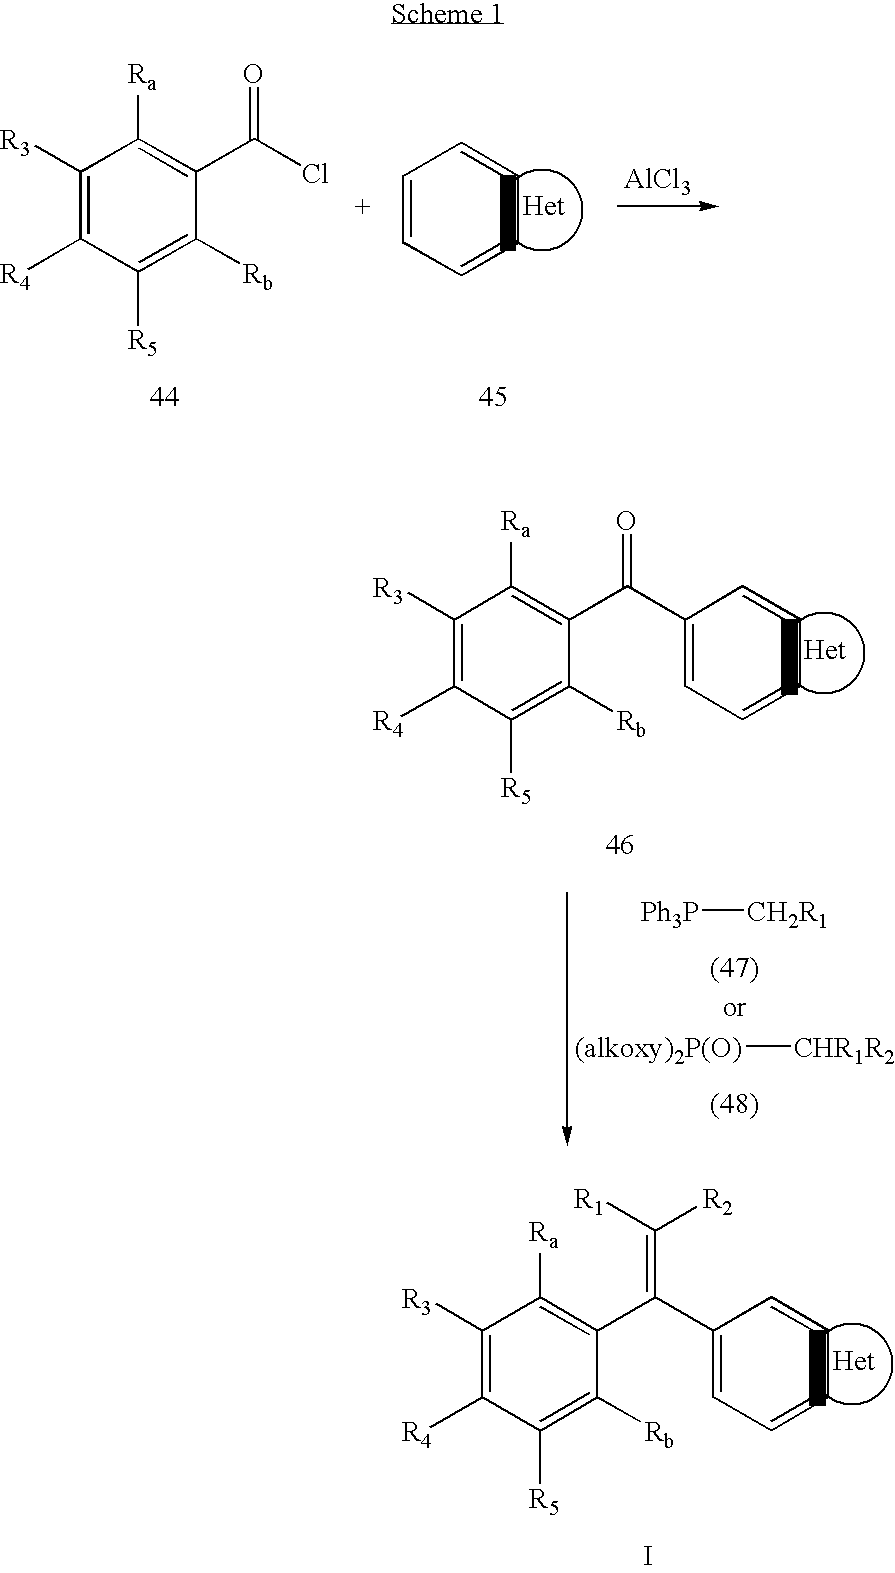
C1([R3])=C([R4])C([R5])=C([Rb])C(C(Cl)=O)=C1[Ra].C1=CC=CC=C1.[Het].[AlCl3].C1([R3])=C([R4])C([R5])=C([Rb])C(C(=O)C2=CC=CC=C2)=C1[Ra].[Het].[Ph3P][CH2R1].[(alkoxy)2P(O)][CHR1R2].C1([R3])=C([R4])C([R5])=C([Rb])C(C(=C([R1])[R2])C2=CC=CC=C2)=C1[Ra].[Het].I
